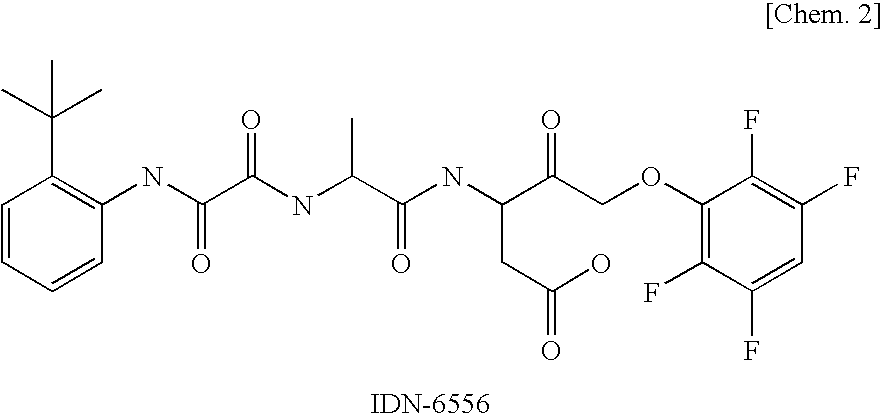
C(C(=O)NC(C)C(=O)NC(C(=O)COC1=C(F)C(F)=CC(F)=C1F)CC(O)=O)(NC1=C(C(C)(C)C)C=CC=C1)=O
